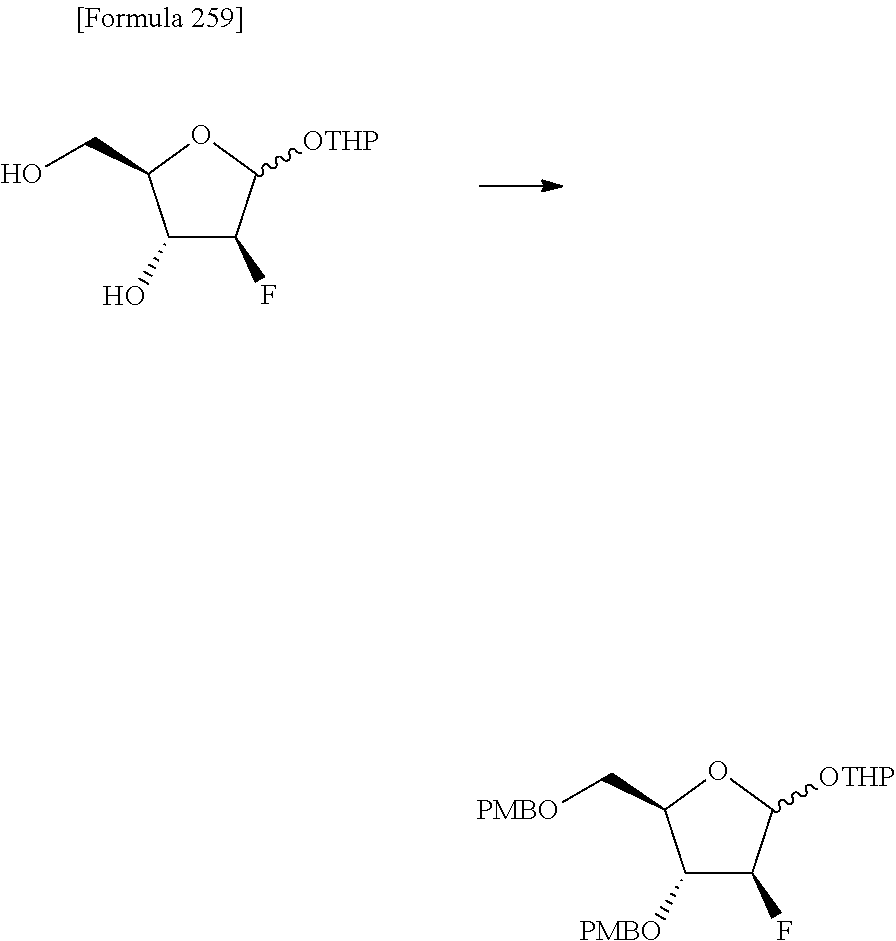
C1(O)C(F)C([OTHP])OC1CO.C1([PMBO])C(F)C([OTHP])OC1C[PMBO]
